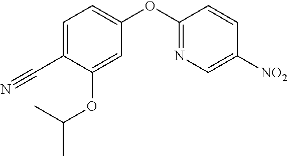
C1=C(C#N)C(OC(C)C)=CC(OC2=NC=C([NO2])C=C2)=C1
